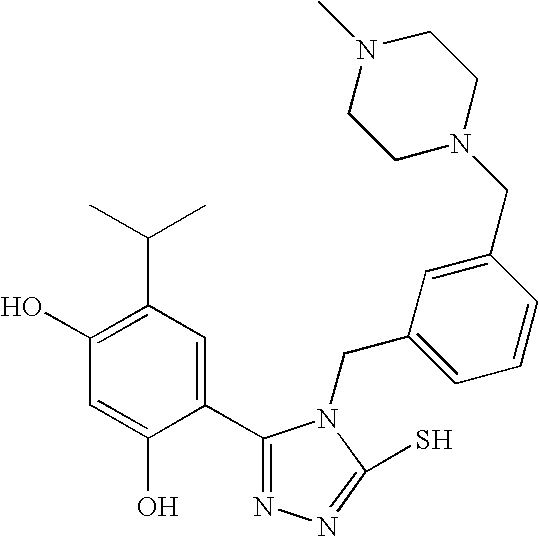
C1(O)=C(C(C)C)C=C(C2=NN=C(S)N2CC2=CC=CC(CN3CCN(C)CC3)=C2)C(O)=C1
